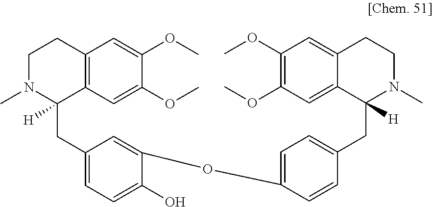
C12=C(C=C(OC)C(OC)=C1)C(CC1=CC=C(O)C(OC3=CC=C(CC4([H])N(C)CCC5=CC(OC)=C(OC)C=C45)C=C3)=C1)([H])N(C)CC2
